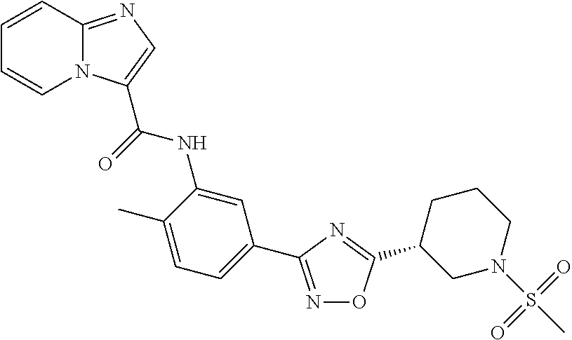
C1=CC2=NC=C(C(=O)NC3=CC(C4=NOC(C5CN(S(C)(=O)=O)CCC5)=N4)=CC=C3C)N2C=C1
